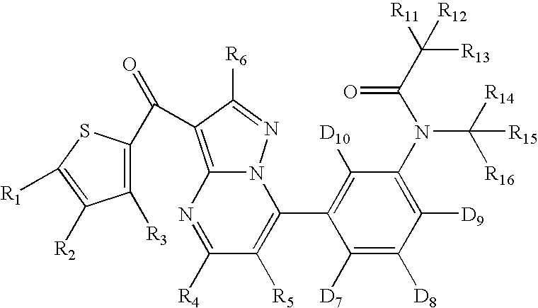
C12=C(C(=O)C3=C([R3])C([R2])=C([R1])S3)C([R6])=NN1C(C1=C([D10])C(N(C([R16])([R14])[R15])C(=O)C([R13])([R11])[R12])=C([D9])C([D8])=C1[D7])=C([R5])C([R4])=N2
